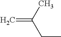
C(C)C(=C)C
